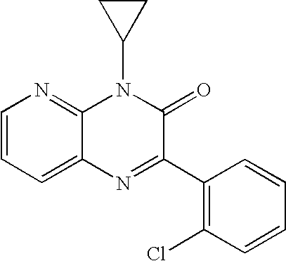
C1=CC=C2C(=N1)N(C1CC1)C(=O)C(C1=C(Cl)C=CC=C1)=N2
